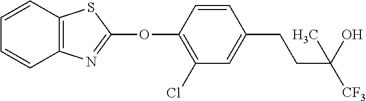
C1(OC2=NC3=C(S2)C=CC=C3)=C(Cl)C=C(CCC([CF3])(O)C)C=C1
